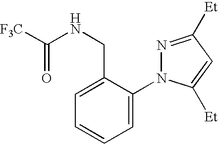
C1=C(N2N=C([Et])C=C2[Et])C(CNC([F3C])=O)=CC=C1
